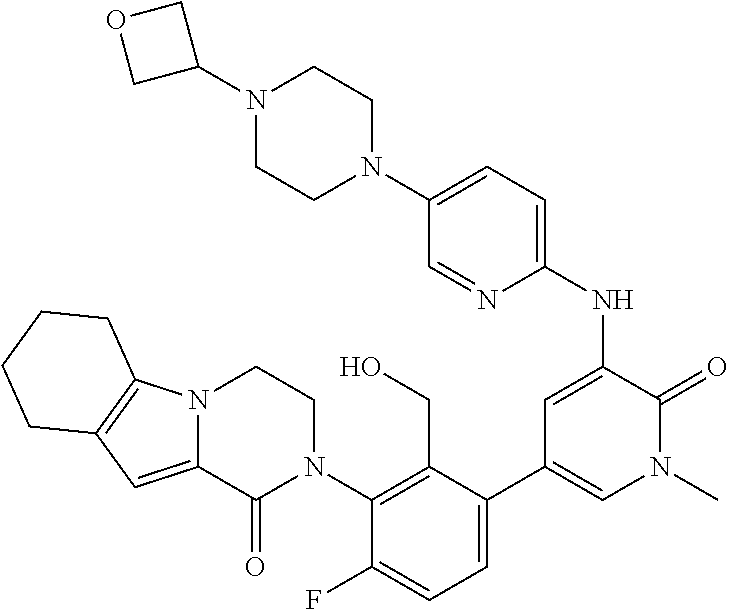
N1(C2COC2)CCN(C2=CC=C(NC3=CC(C4=CC=C(F)C(N5CCN6C(=CC7=C6CCCC7)C5=O)=C4CO)=CN(C)C3=O)N=C2)CC1
